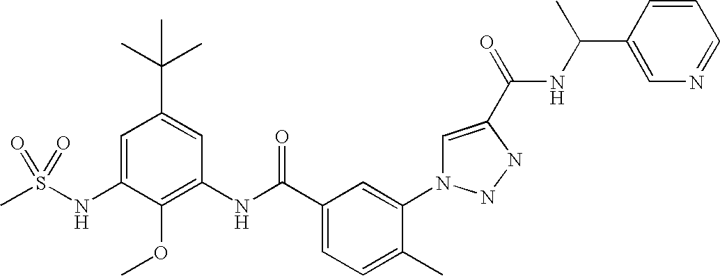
CS(NC1=CC(C(C)(C)C)=CC(NC(C2=CC=C(C)C(N3C=C(C(=O)NC(C4=CN=CC=C4)C)NN3)=C2)=O)=C1OC)(=O)=O
